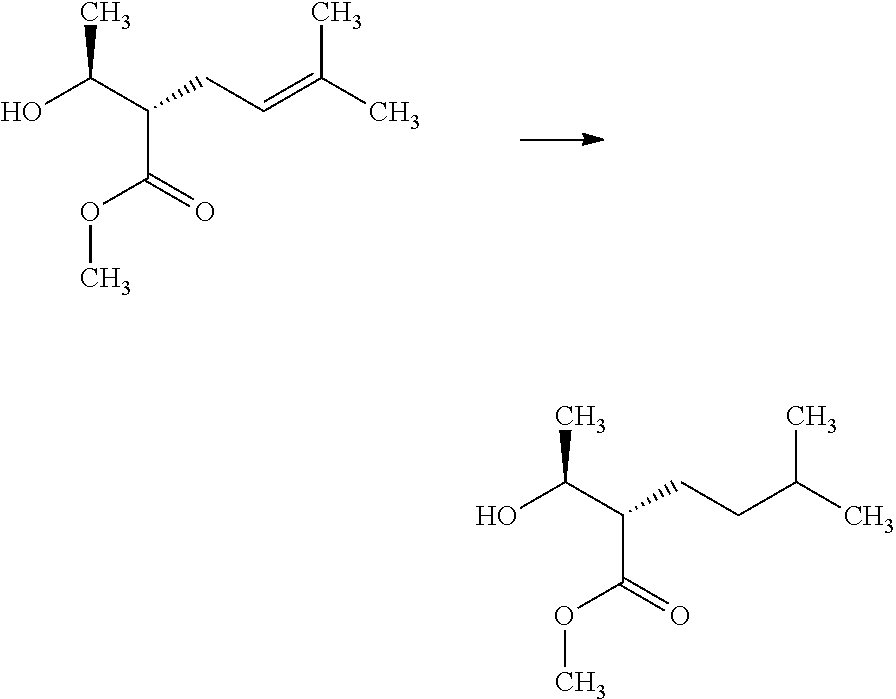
OC(C(C(=O)OC)CCC(C)C)C.OC(C(C(=O)OC)CC=C(C)C)C
